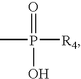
CP(=O)([R4])O
